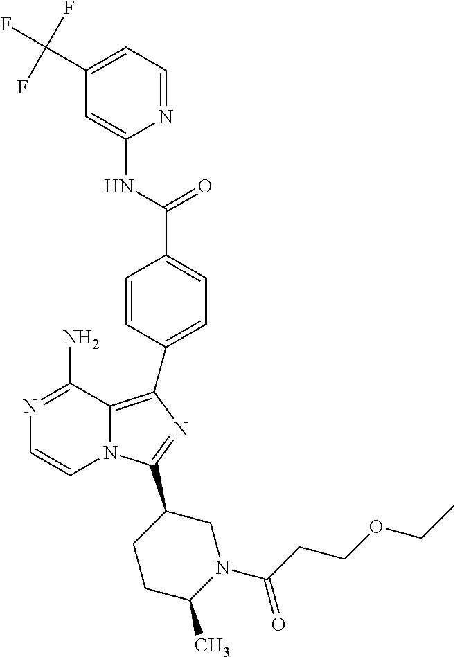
N1=C(N)C2=C(C3=CC=C(C(=O)NC4=CC(C(F)(F)F)=CC=N4)C=C3)N=C(C3CCC(C)N(C(=O)CCOCC)C3)N2C=C1
